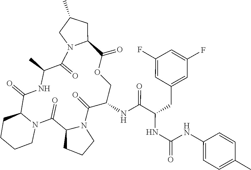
C12CC(C)CN1C(=O)C(C)NC(=O)C1N(C(=O)C3N(C(=O)C(NC(C(CC4=CC(F)=CC(F)=C4)NC(=O)NC4=CC=C(C)C=C4)=O)COC2=O)CCC3)CCCC1
